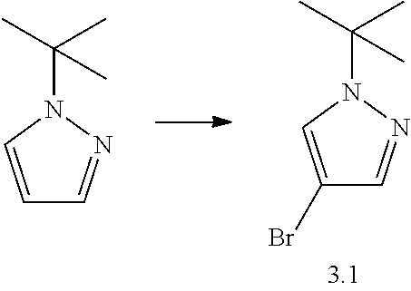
C1=CN(C(C)(C)C)N=C1.C1(Br)=CN(C(C)(C)C)N=C1
